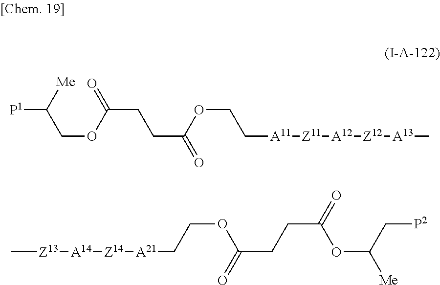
[P1]C(COC(CCC(=O)OCC[A11][Z11][A12][Z12][A13]C)=O)[Me].C[Z13][A14][Z14][A21]CCOC(CCC(=O)OC(C[P2])[Me])=O
